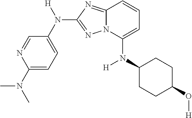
C1=NC(N(C)C)=CC=C1N([H])C1=NN2C(=N1)C=CC=C2N(C1CCC(O[H])CC1)[H]
